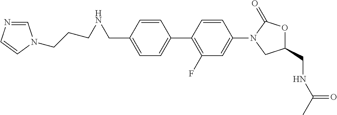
C1(CNCCCN2C=NC=C2)=CC=C(C2=C(F)C=C(N3C(=O)OC(CNC(C)=O)C3)C=C2)C=C1
